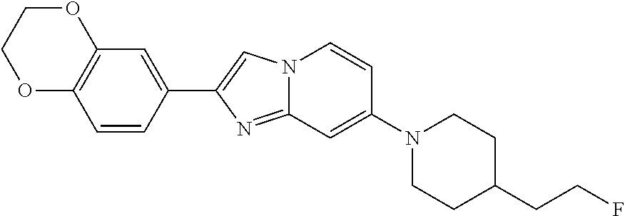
C12=C(OCCO1)C=CC(C1=CN3C(=N1)C=C(N1CCC(CCF)CC1)C=C3)=C2
